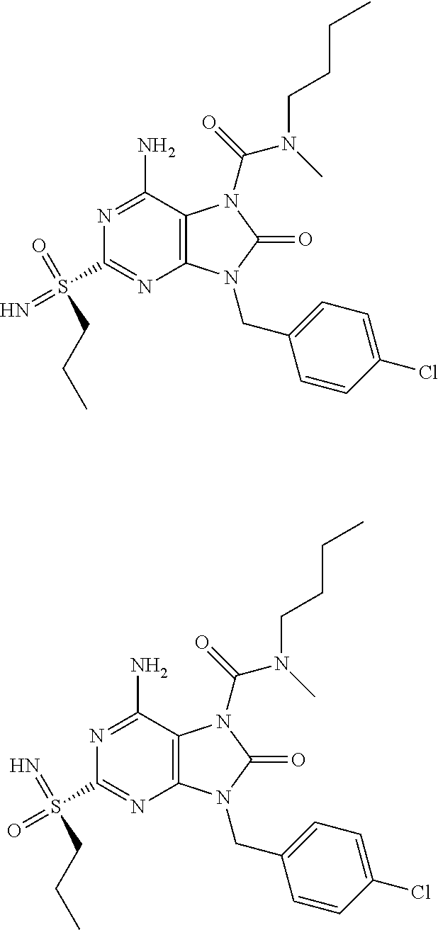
N1=C(N)C2=C(N=C1S(=O)(=N)CCC)N(CC1=CC=C(Cl)C=C1)C(=O)N2C(N(C)CCCC)=O.N1=C(N)C2=C(N=C1S(=N)(=O)CCC)N(CC1=CC=C(Cl)C=C1)C(=O)N2C(N(C)CCCC)=O
